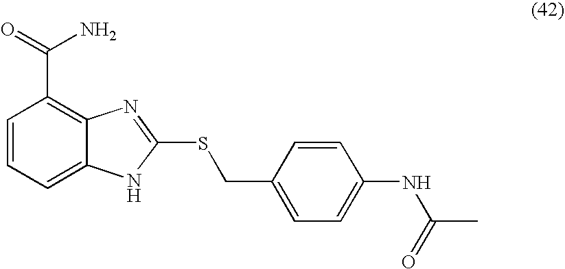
C1=CC=C2C(=C1C(=O)N)N=C(SCC1=CC=C(NC(C)=O)C=C1)[N H]2
